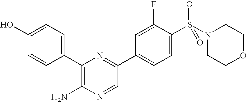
C1(O)=CC=C(C2=C(N)N=CC(C3=CC=C(S(N4CCOCC4)(=O)=O)C(F)=C3)=N2)C=C1
